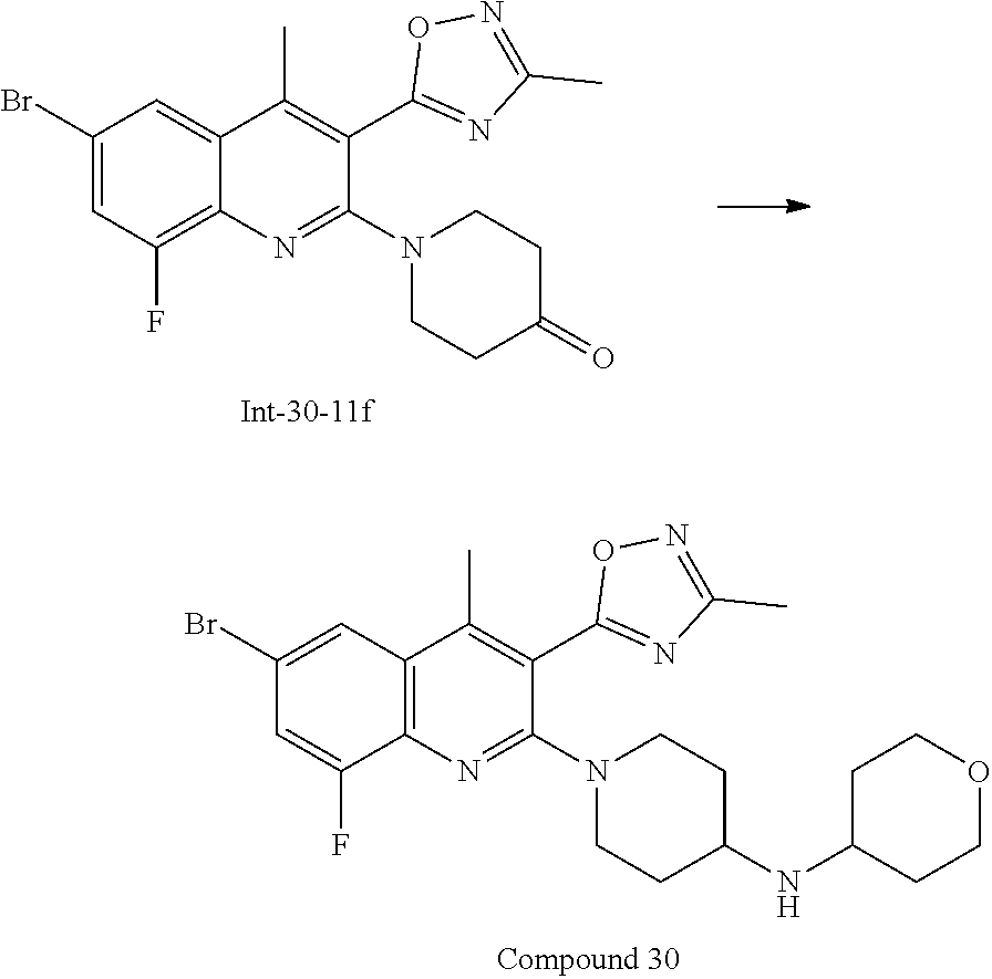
N1(C2=NC3=C(F)C=C(Br)C=C3C(C)=C2C2=NC(C)=NO2)CCC(=O)CC1.N1(C2=NC3=C(C=C(Br)C=C3F)C(C)=C2C2=NC(C)=NO2)CCC(NC2CCOCC2)CC1
